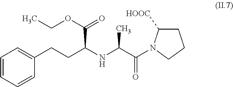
C1=CC=CC(CCC(NC(C(=O)N2C([HOOC])CCC2)C)C(OCC)=O)=C1
